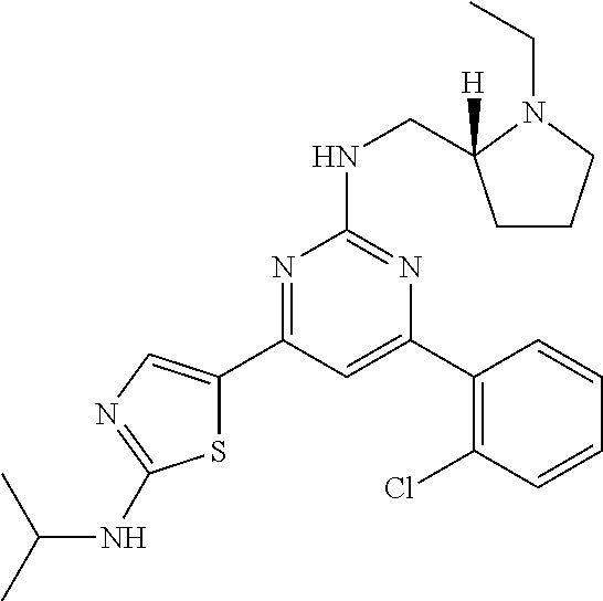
N1=C(C2=CN=C(NC(C)C)S2)C=C(C2=C(Cl)C=CC=C2)N=C1NCC1([H])CCCN1CC
